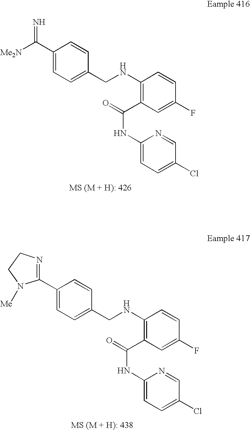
N=C(C1=CC=C(CNC2=C(C(=O)NC3=CC=C(Cl)C=N3)C=C(F)C=C2)C=C1)[Me2N].C1(C2=NCCN2[Me])=CC=C(CNC2=C(C(=O)NC3=CC=C(Cl)C=N3)C=C(F)C=C2)C=C1
